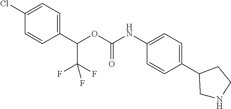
C1(C(OC(NC2=CC=C(C3CNCC3)C=C2)=O)C(F)(F)F)=CC=C(Cl)C=C1
